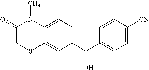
C12=CC(C(C3=CC=C([CN])C=C3)O)=CC=C1N(C)C(=O)CS2
